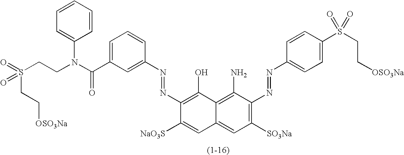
C1(N=NC2=C([SO3Na])C=C3C(=C2N)C(O)=C(N=NC2=CC(C(N(CCS(CC[OSO3Na])(=O)=O)C4=CC=CC=C4)=O)=CC=C2)C([NaO3S])=C3)=CC=C(S(=O)(CC[OSO3Na])=O)C=C1
